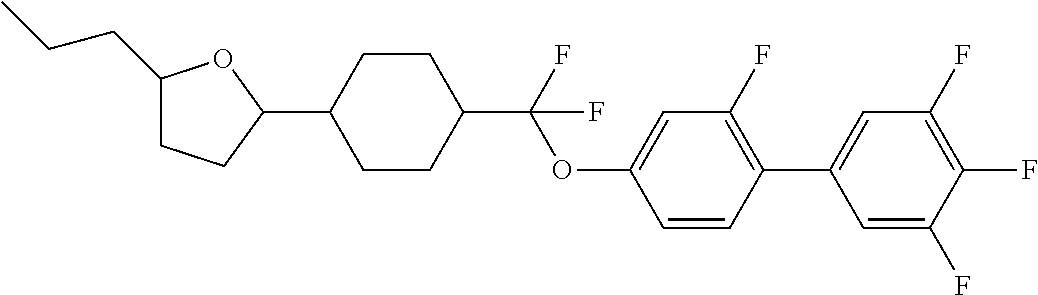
C1(CCC)CCC(C2CCC(C(OC3=CC(F)=C(C4=CC(F)=C(F)C(F)=C4)C=C3)(F)F)CC2)O1
